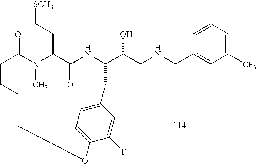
C1=CC=C([CF3])C=C1CNCC(O)C1NC(=O)C(CC[SCH3])N(C)C(=O)CCCCOC2=CC=C(C=C2F)C1
